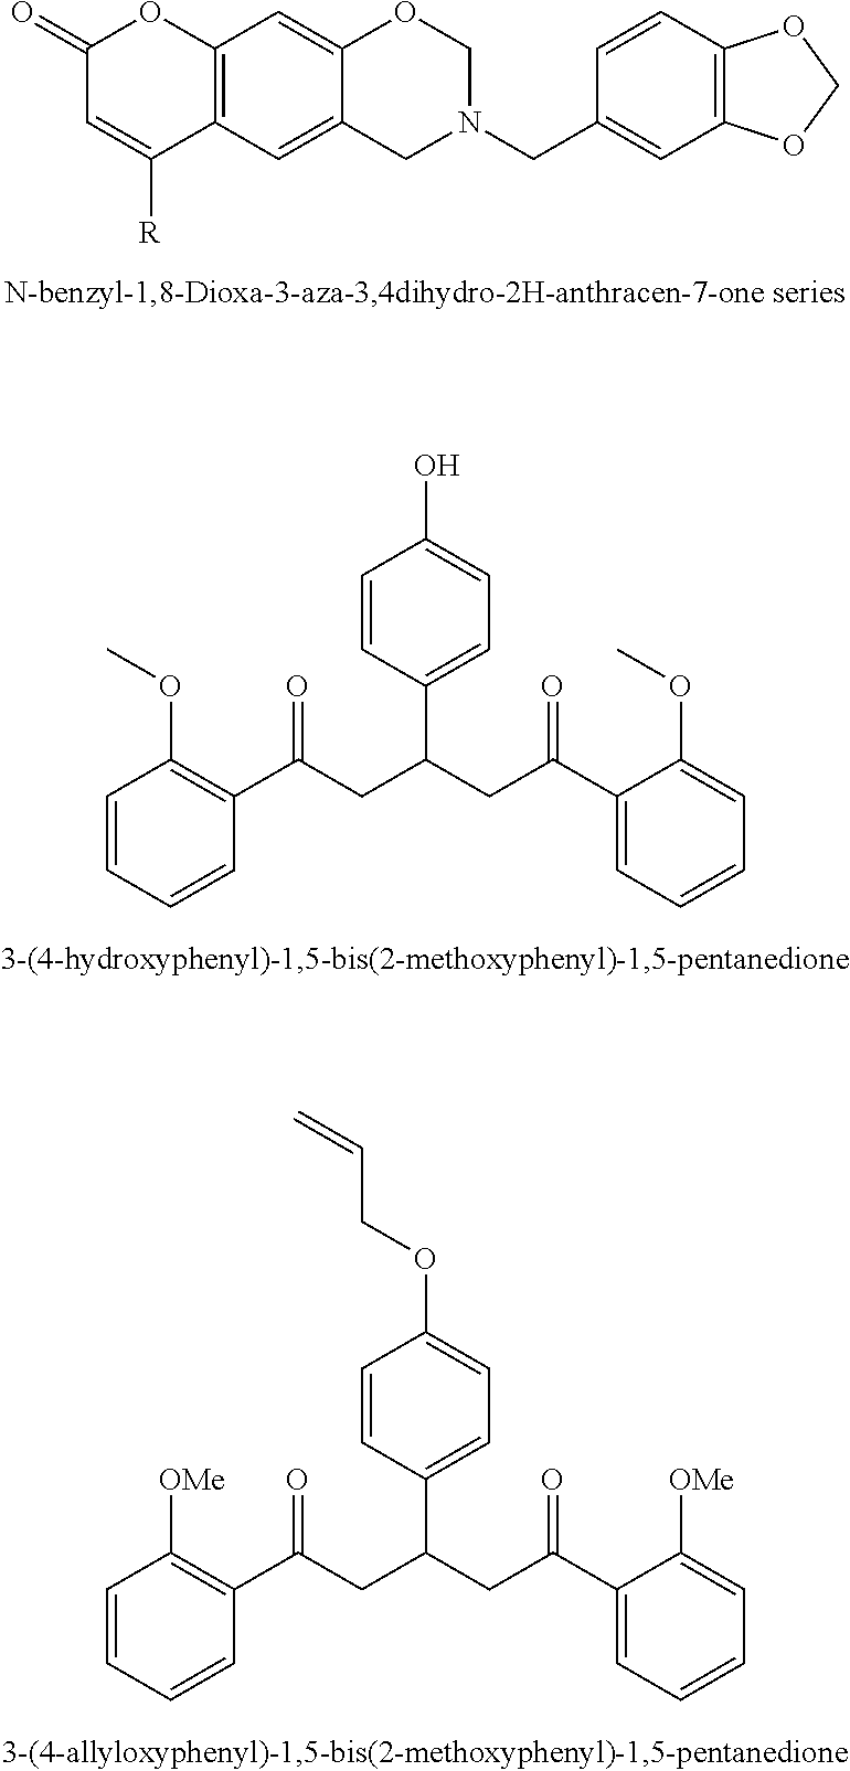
C12=C(C=C3C(=C1)OCN(CC1=CC4=C(C=C1)OCO4)C3)C([R])=CC(=O)O2.C1=CC=CC(C(CC(CC(C2=CC=CC=C2OC)=O)C2=CC=C(O)C=C2)=O)=C1OC.C1=CC=CC(C(CC(CC(C2=CC=CC=C2[OMe])=O)C2=CC=C(OCC=C)C=C2)=O)=C1[OMe]
